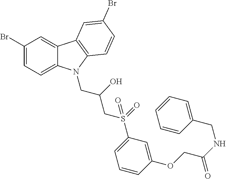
C1(Br)=CC=C2C(=C1)C1=C(N2CC(CS(C2=CC=CC(OCC(NCC3=CC=CC=C3)=O)=C2)(=O)=O)O)C=CC(Br)=C1
